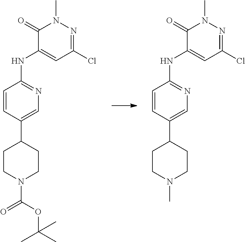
C1=CC(C2CCN(C(OC(C)(C)C)=O)CC2)=CN=C1NC1=CC(Cl)=NN(C)C1=O.C1=CC(C2CCN(C)CC2)=CN=C1NC1=CC(Cl)=NN(C)C1=O
